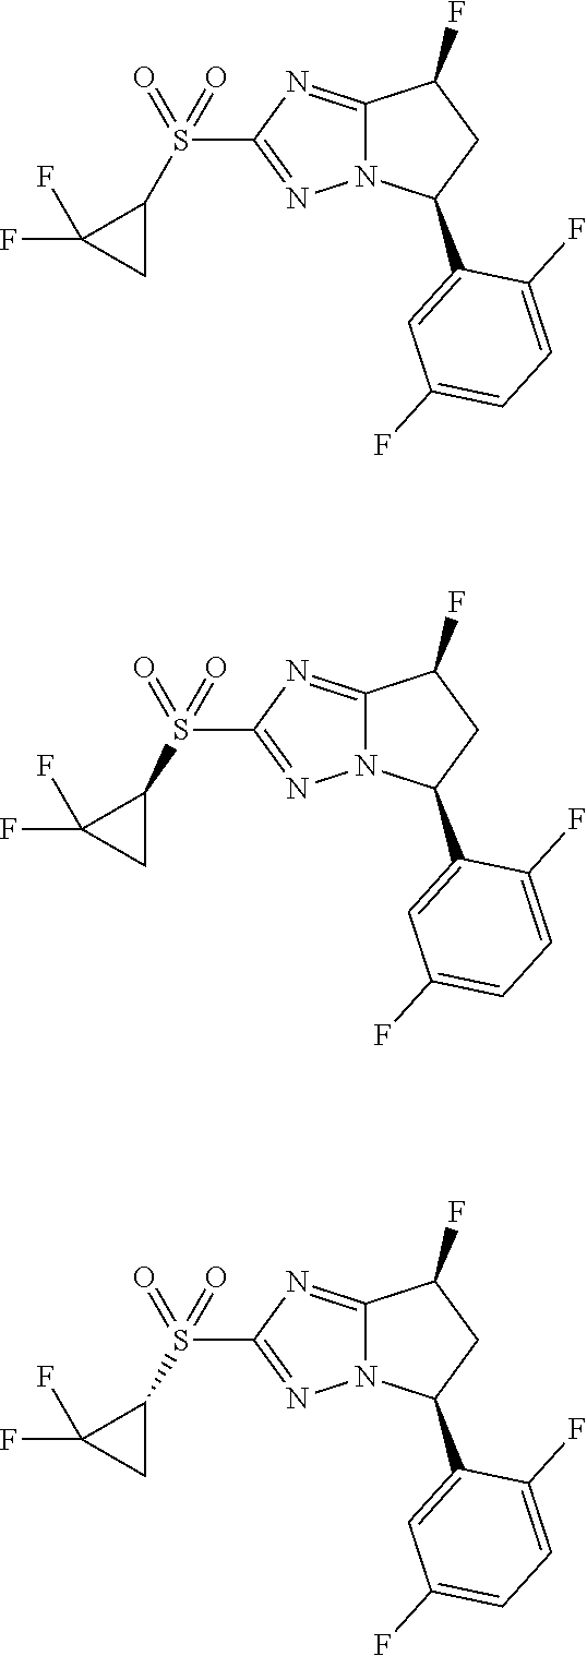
S(C1=NN2C(=N1)C(F)CC2C1=CC(F)=CC=C1F)(=O)(=O)C1C(F)(F)C1.S(C1=NN2C(=N1)C(F)CC2C1=CC(F)=CC=C1F)(=O)(=O)C1C(F)(F)C1.S(C1=NN2C(=N1)C(F)CC2C1=CC(F)=CC=C1F)(=O)(=O)C1C(F)(F)C1
